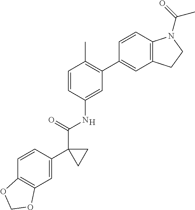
C1=CC(NC(=O)C2(C3=CC4=C(C=C3)OCO4)CC2)=CC(C2=CC3=C(C=C2)N(C(C)=O)CC3)=C1C.[H]
